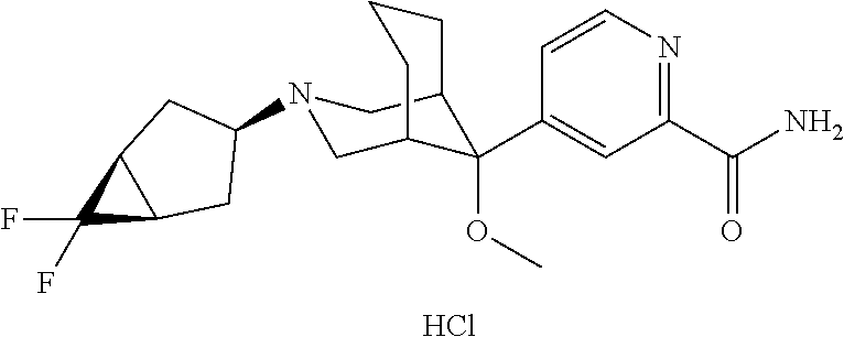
Cl.C1(C(N)=O)=NC=CC(C2(OC)C3CN(C4CC5C(C4)C5(F)F)CC2CCC3)=C1
